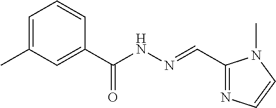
C1=C(C)C=C(C(NN=CC2=NC=CN2C)=O)C=C1
